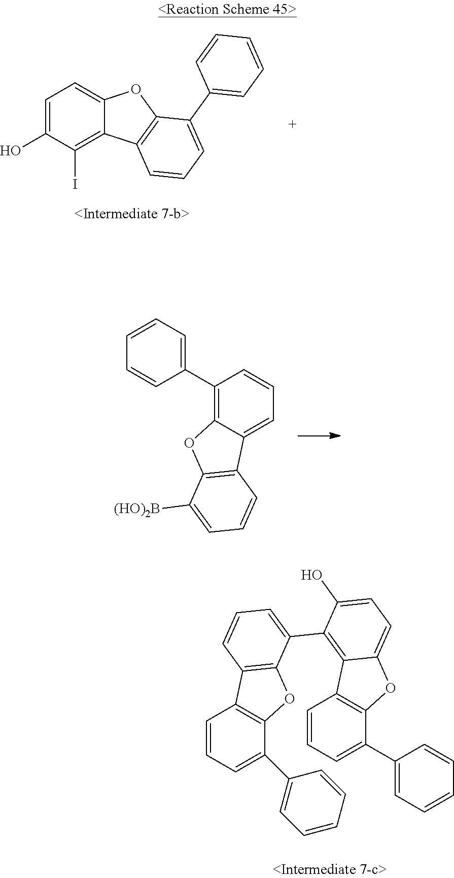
C1=C(O)C(I)=C2C(=C1)OC1=C2C=CC=C1C1=CC=CC=C1.C1=CC=CC(C2=C3C(=CC=C2)C2=C(O3)C([(HO)2B])=CC=C2)=C1.C1=CC=C(C2=CC=CC=C2)C2=C1C1=C(O2)C(C2=C3C(=CC=C2O)OC2=C3C=CC=C2C2=CC=CC=C2)=CC=C1
